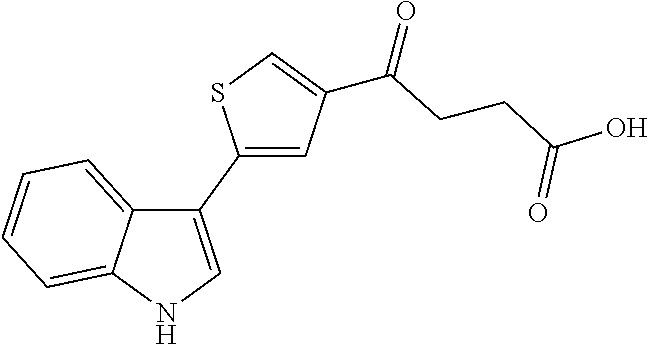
C1(C2=CNC3=CC=CC=C23)=CC(C(=O)CCC(O)=O)=CS1
